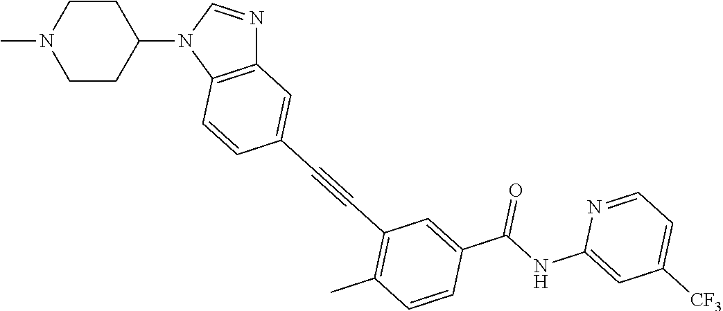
C1CN(C)CCC1N1C2=C(N=C1)C=C(C#CC1=C(C)C=CC(C(NC3=CC([CF3])=CC=N3)=O)=C1)C=C2
